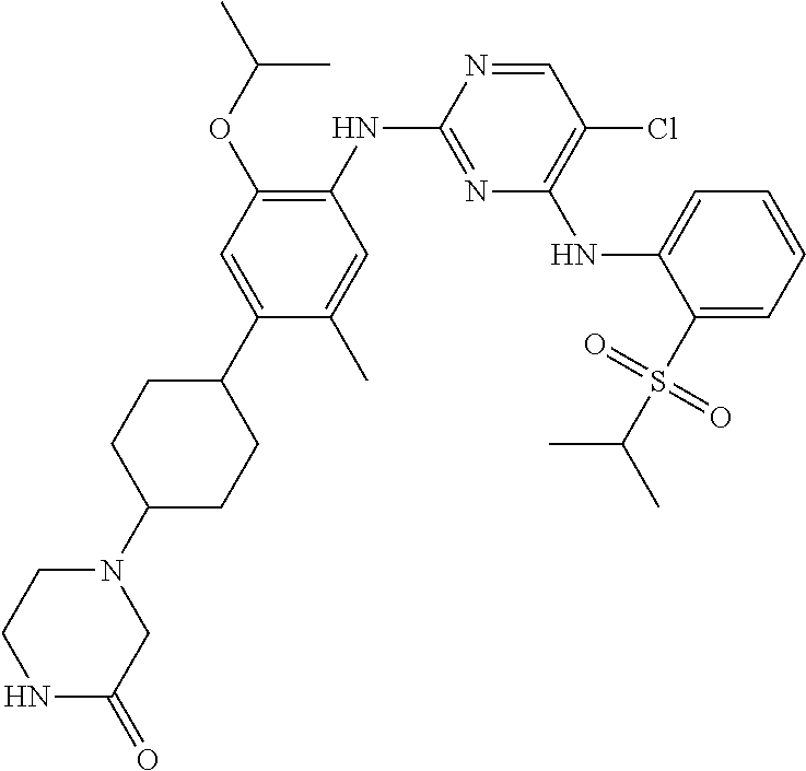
C1=NC(NC2=C(OC(C)C)C=C(C3CCC(N4CCNC(=O)C4)CC3)C(C)=C2)=NC(NC2=CC=CC=C2S(C(C)C)(=O)=O)=C1Cl
